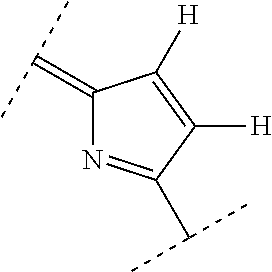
C1(=C(C)C)N=C(C(C)C)C([H])=C1[H]
